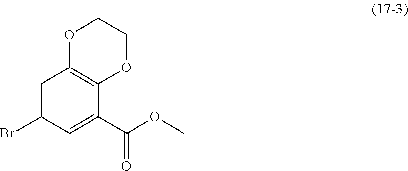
C1=C(Br)C=C(C(OC)=O)C2=C1OCCO2
